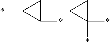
C1(*)CC1*.C1(*)(*)CC1
